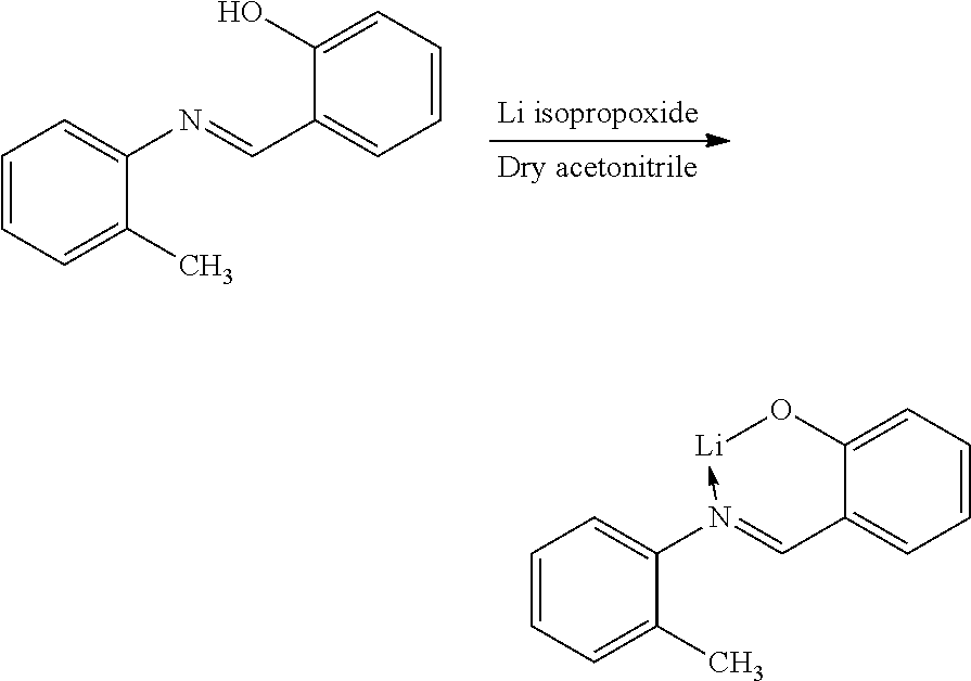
C1=CC=C(C)C(N=CC2=CC=CC=C2O)=C1.C1=CC=C(C)C(N2->[Li]OC3=CC=CC=C3C=2)=C1
